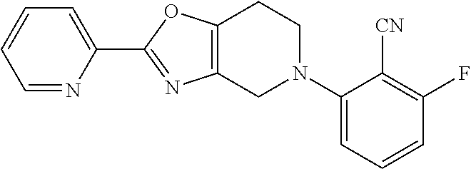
C1=NC(C2=NC3=C(O2)CCN(C2=CC=CC(F)=C2[CN])C3)=CC=C1
